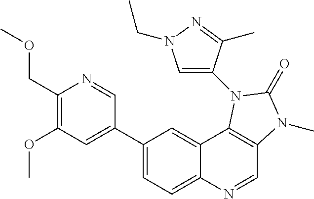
C1(COC)=C(OC)C=C(C2=CC=C3C(=C2)C2=C(C=N3)N(C)C(=O)N2C2=CN(CC)N=C2C)C=N1
